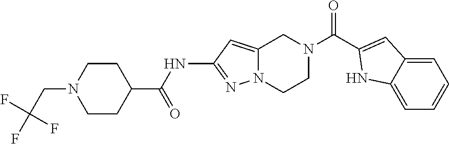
C1N(CC(F)(F)F)CCC(C(NC2=NN3C(=C2)CN(C(=O)C2=CC4=CC=CC=C4N2)CC3)=O)C1
